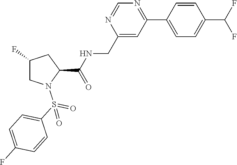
N1=CN=C(C2=CC=C(C(F)F)C=C2)C=C1CNC(C1N(S(C2=CC=C(F)C=C2)(=O)=O)CC(F)C1)=O
